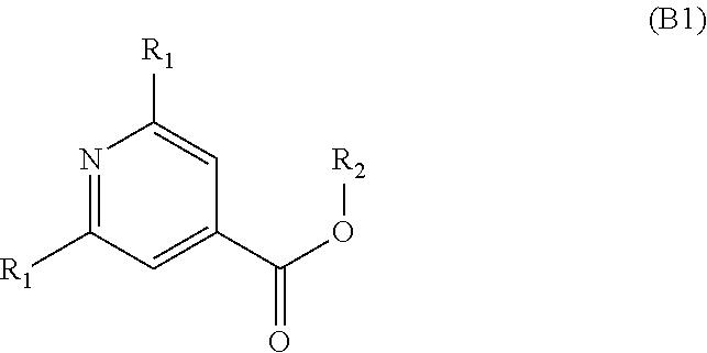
C1([R1])=NC([R1])=CC(C(O[R2])=O)=C1
